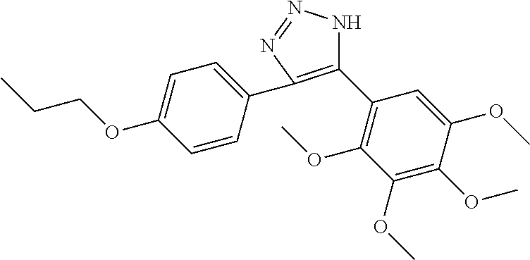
C1(C2=C(OC)C(OC)=C(OC)C(OC)=C2)=C(C2=CC=C(OCCC)C=C2)N=NN1
